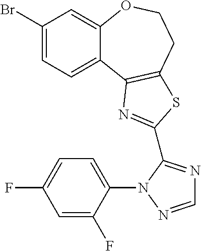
C1(Br)=CC=C2C(=C1)OCCC1=C2N=C(C2=NC=NN2C2=CC=C(F)C=C2F)S1
